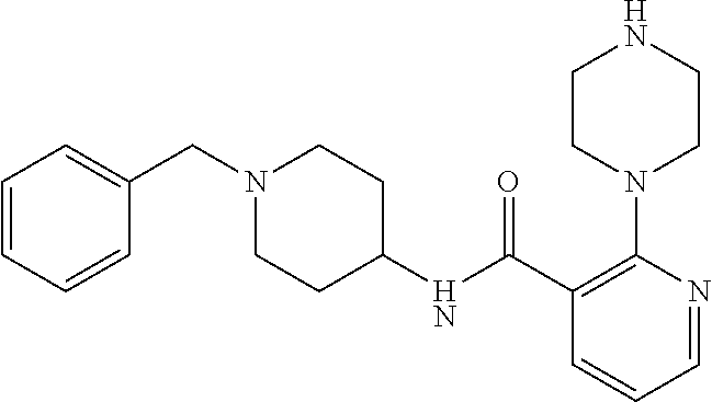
C1=CC=CC(CN2CCC(NC(=O)C3=C(N4CCNCC4)N=CC=C3)CC2)=C1
